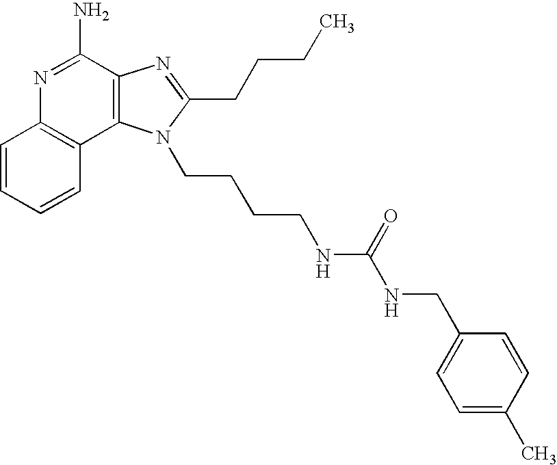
C1=CC=CC2=C1N=C(N)C1=C2N(CCCCNC(NCC2=CC=C(C)C=C2)=O)C(CCCC)=N1
